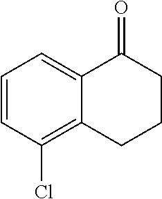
C1=CC(Cl)=C2C(=C1)C(=O)CCC2
